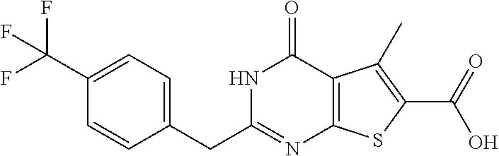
C1(C(F)(F)F)=CC=C(CC2=NC3=C(C(=O)N2)C(C)=C(C(O)=O)S3)C=C1
